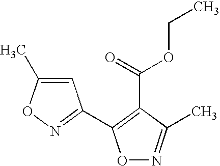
C1=C(C)ON=C1C1=C(C(=O)OCC)C(C)=NO1
